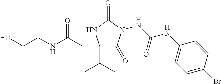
C1(C(C)C)(CC(NCCO)=O)C(=O)N(NC(NC2=CC=C(Br)C=C2)=O)C(=O)N1
